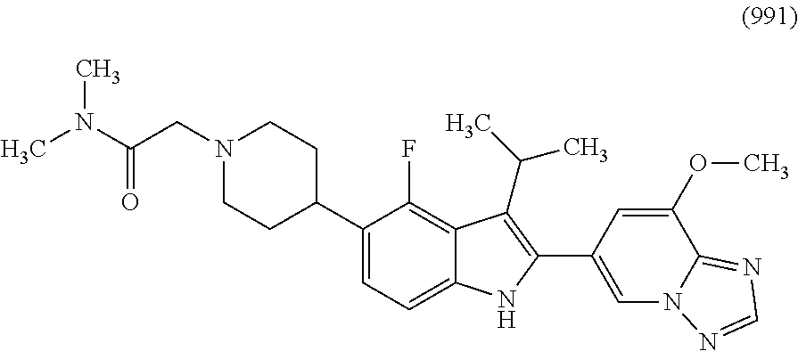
C1(C2CCN(CC(N(C)C)=O)CC2)=CC=C2C(=C1F)C(C(C)C)=C(C1=CN3C(=NC=N3)C(OC)=C1)N2
